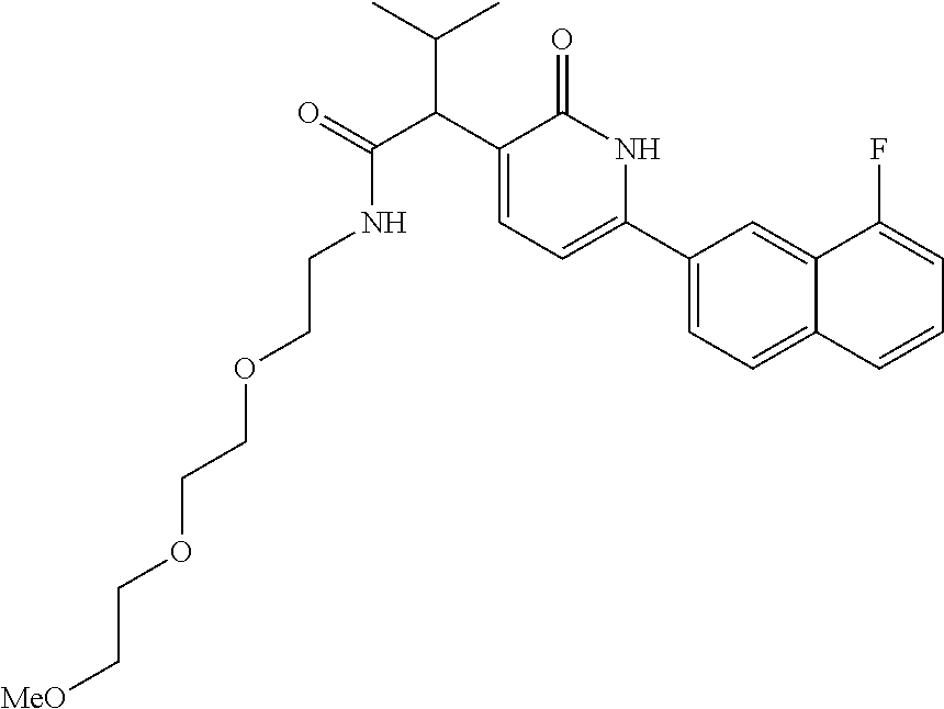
C1=C(C(C(C)C)C(=O)NCCOCCOCC[MeO])C(=O)NC(C2=CC=C3C(=C2)C(F)=CC=C3)=C1
